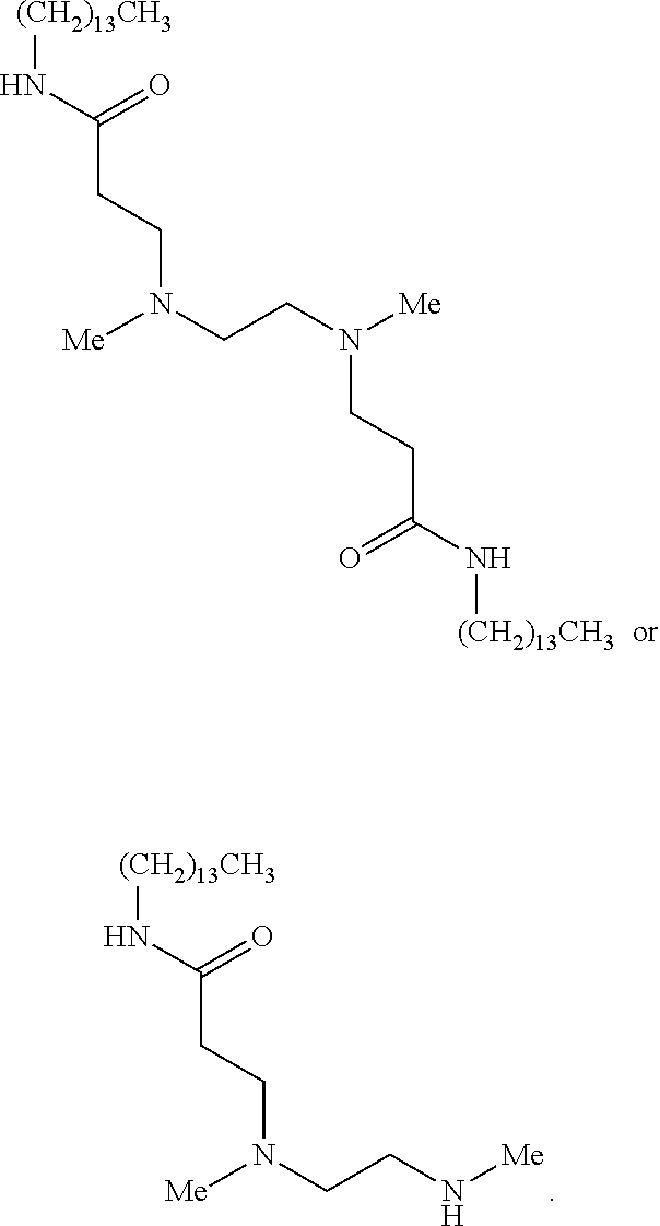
[(CH2)13CH3]NC(CCN(CCN[Me])[Me])=O.[(CH2)13CH3]NC(CCN(CCN([Me])CCC(N[(CH2)13CH3])=O)[Me])=O
